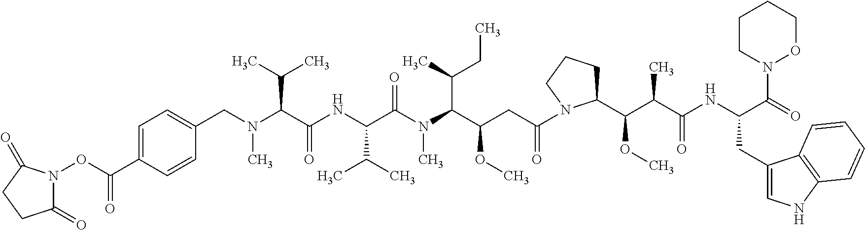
C(N(C(C(NC(C(N(C(C(CC(=O)N1C(C(C(C(NC(C(=O)N2OCCCC2)CC2=CNC3=C2C=CC=C3)=O)C)OC)CCC1)OC)C(C)CC)C)=O)C(C)C)=O)C(C)C)C)C1=CC=C(C(ON2C(=O)CCC2=O)=O)C=C1
